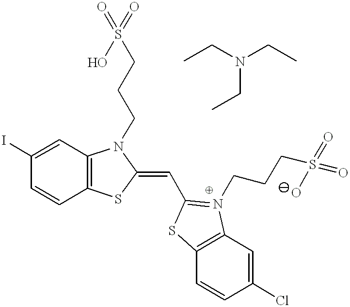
C1=C(I)C=CC2=C1N(CCCS(=O)(O)=O)C(=CC1=N(CCCS(=O)(=O)O)C3=C(C=CC(Cl)=C3)S1)S2.CCN(CC)CC
